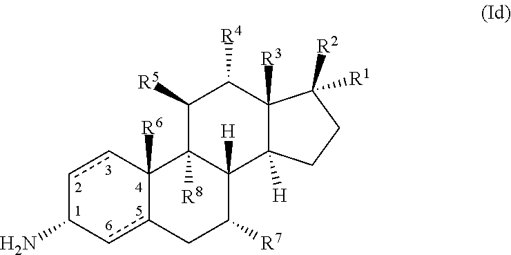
c1cC2([R6])c(cC1N)CC([R7])C1([H])C2([R8])C([R5])C([R4])C2([R3])C1([H])CCC2([R1])[R2]
